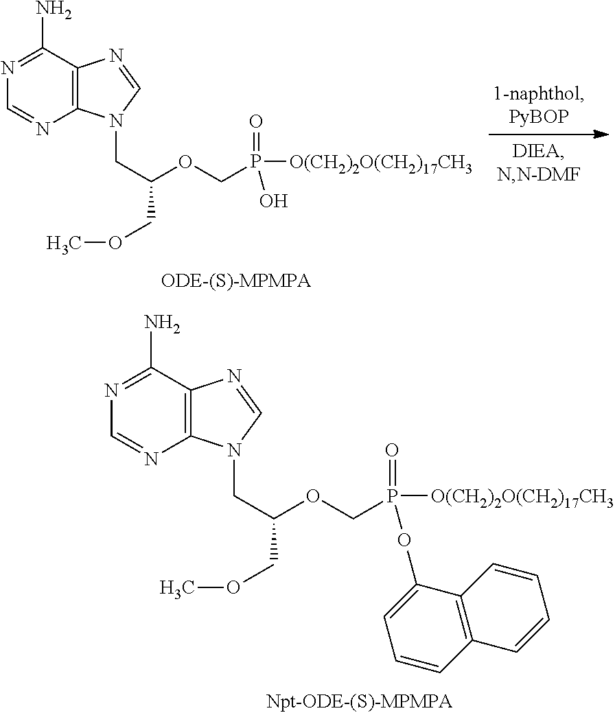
N1=C(N)C2=C(N=C1)N(CC(OCP(=O)([O(CH2)2O(CH2)17CH3])OC1=CC=CC3=C1C=CC=C3)COC)C=N2.N1=C(N)C2=C(N=C1)N(CC(OCP(=O)([O(CH2)2O(CH2)17CH3])O)COC)C=N2
